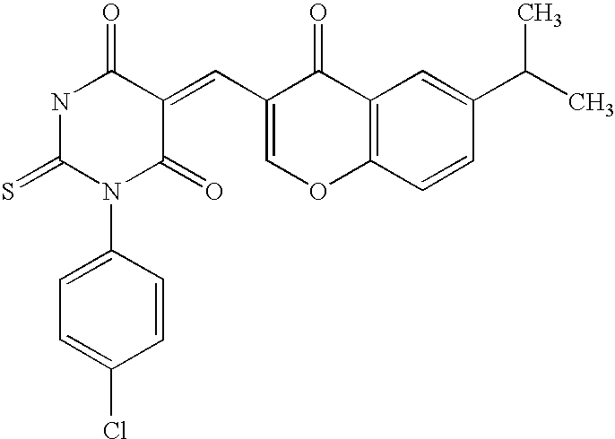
N1C(=S)N(C2=CC=C(Cl)C=C2)C(=O)C(=CC2=COC3=C(C2=O)C=C(C(C)C)C=C3)C1=O
